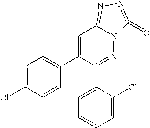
C1=C(Cl)C=CC(C2=CC3=NN=C(=O)N3N=C2C2=CC=CC=C2Cl)=C1
